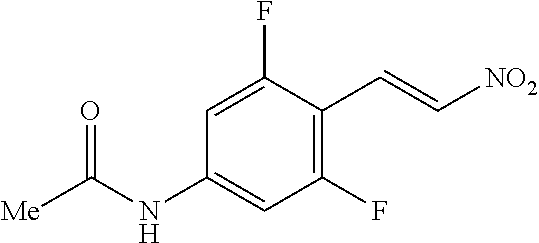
C1=C(F)C(C=C[NO2])=C(F)C=C1NC(=O)[Me]
